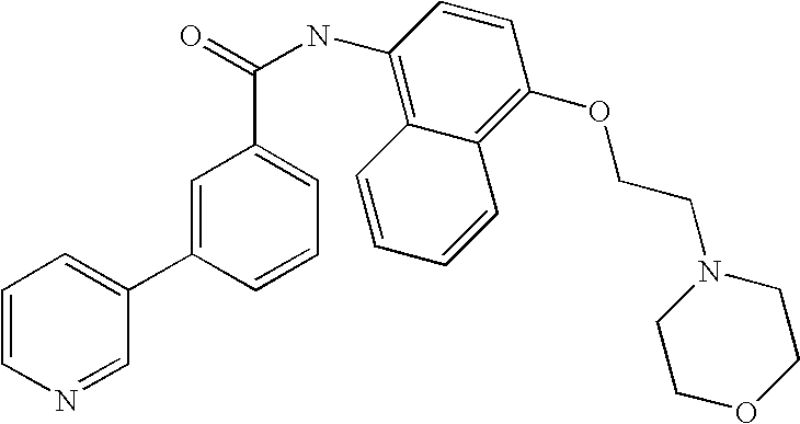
C1=C(C2=CC=CN=C2)C=CC=C1C(=O)NC1=C2C(=C(OCCN3CCOCC3)C=C1)C=CC=C2
